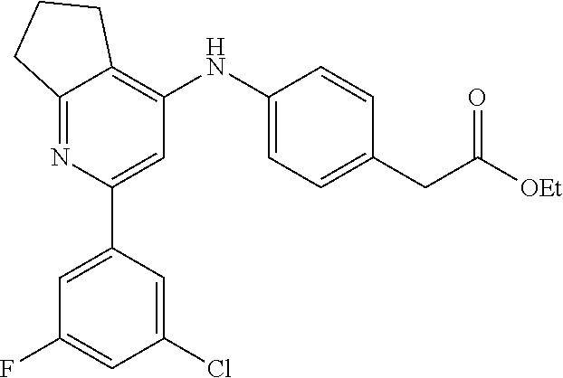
C12=NC(C3=CC(F)=CC(Cl)=C3)=CC(NC3=CC=C(CC([OEt])=O)C=C3)=C1CCC2
